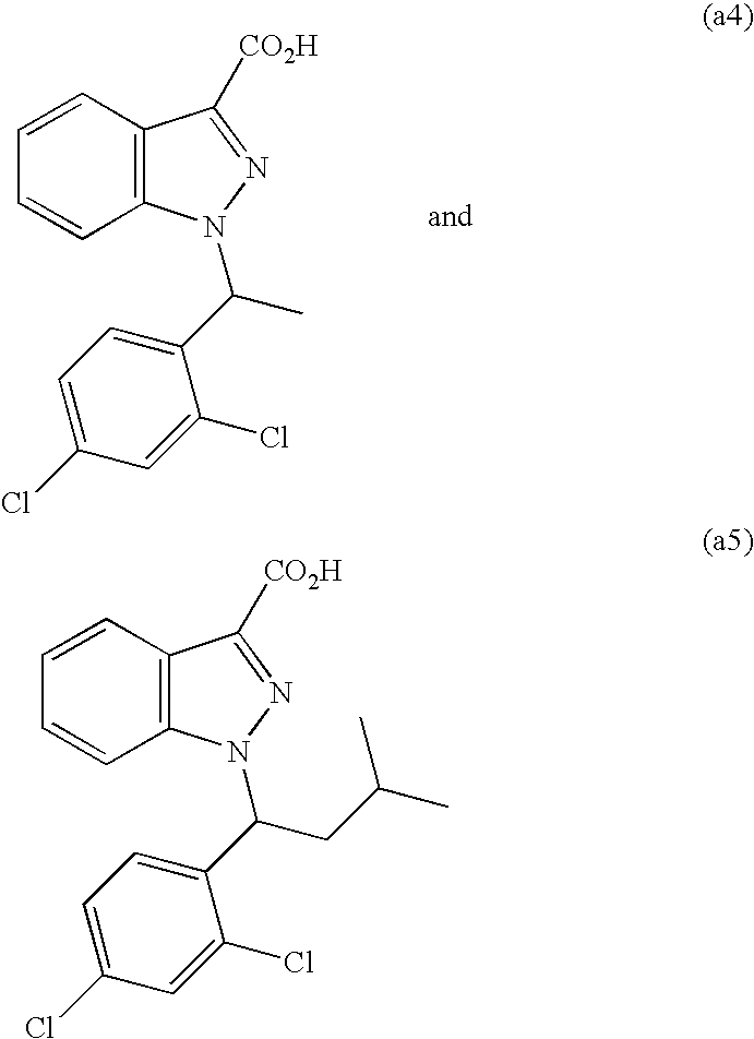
C1=CC=CC2=C1C([CO2H])=NN2C(C)C1=CC=C(Cl)C=C1Cl.C1=CC=CC2=C1C([CO2H])=NN2C(CC(C)C)C1=CC=C(Cl)C=C1Cl
